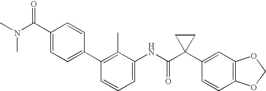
C1(C2=C(C)C(NC(C3(C4=CC5=C(C=C4)OCO5)CC3)=O)=CC=C2)=CC=C(C(N(C)C)=O)C=C1
